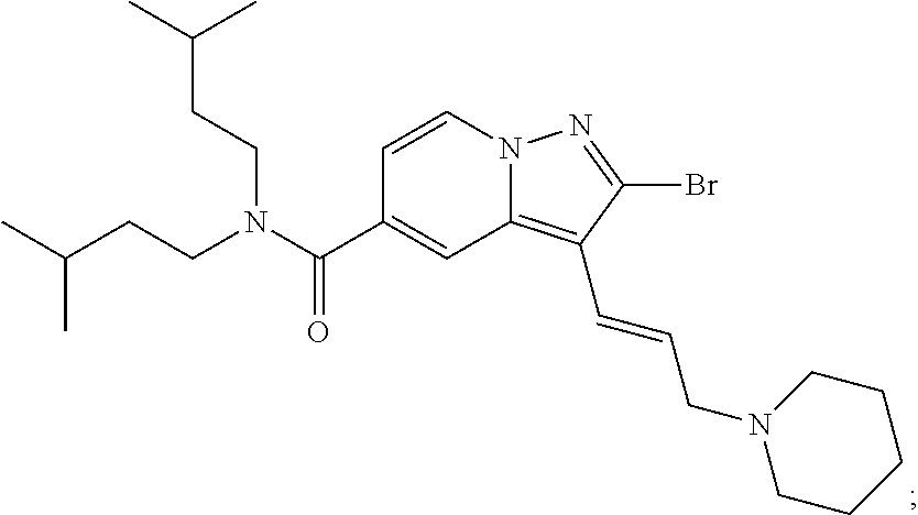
N12C(=C(C=CCN3CCCCC3)C(Br)=N1)C=C(C(N(CCC(C)C)CCC(C)C)=O)C=C2
